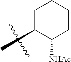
C1(C)CCCCC1[NHAc]
